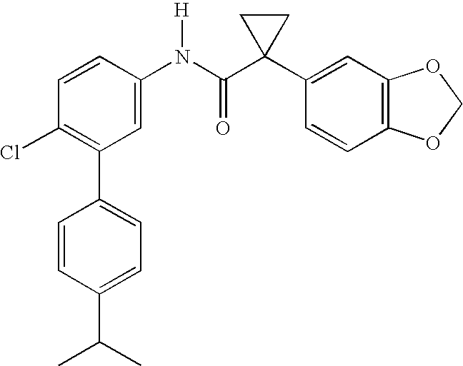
C1(N(C(C2(C3=CC4=C(C=C3)OCO4)CC2)=O)[H])=CC(C2=CC=C(C(C)C)C=C2)=C(Cl)C=C1
